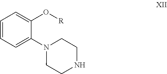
C1=CC=C(N2CCNCC2)C(O[R])=C1
